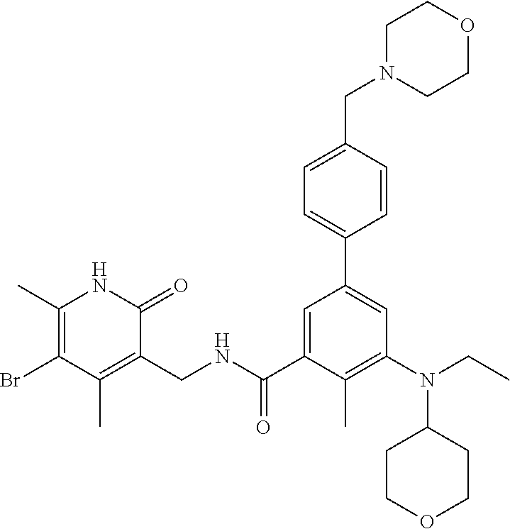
N(C1=C(C)C(C(NCC2=C(C)C(Br)=C(C)NC2=O)=O)=CC(C2=CC=C(CN3CCOCC3)C=C2)=C1)(CC)C1CCOCC1
